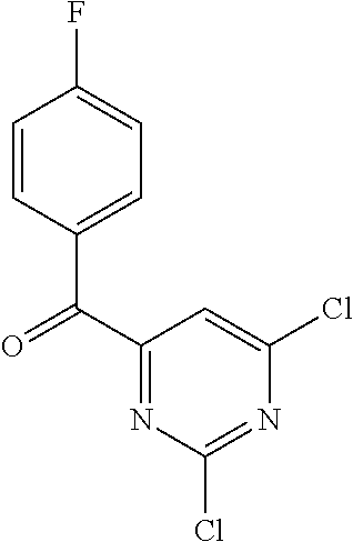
C1=CC(C(C2=NC(Cl)=NC(Cl)=C2)=O)=CC=C1F
